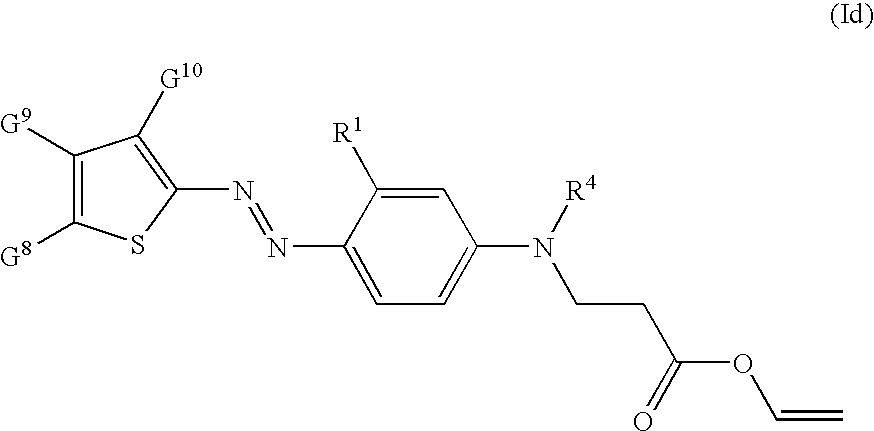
C1(N=NC2=CC=C(N([R4])CCC(OC=C)=O)C=C2[R1])=C([G10])C([G9])=C([G8])S1
